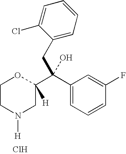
C1CN([H])CC(C(C2=CC=CC(F)=C2)(CC2=CC=CC=C2Cl)O)([H])O1.Cl
